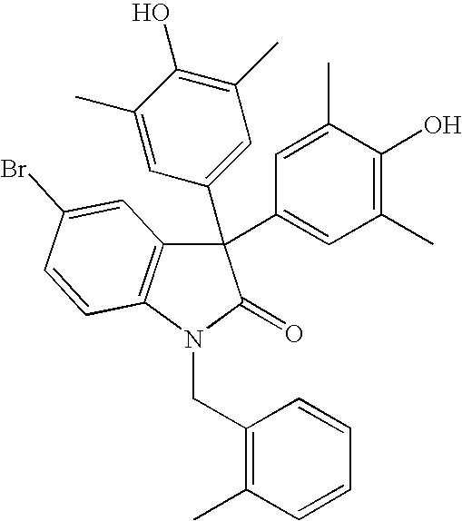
C1=C(C)C(O)=C(C)C=C1C1(C2=CC(C)=C(O)C(C)=C2)C2=C(N(CC3=C(C)C=CC=C3)C1=O)C=CC(Br)=C2
